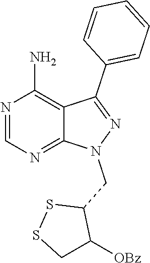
N1=CN=C2C(=C1N)C(C1=CC=CC=C1)=NN2CC1SSCC1[OBz]
